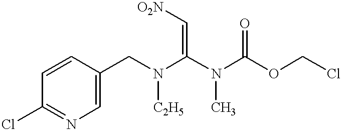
C1=CC(Cl)=NC=C1CN(C(N(C(OCCl)=O)C)=C[O2N])[C2H5]
